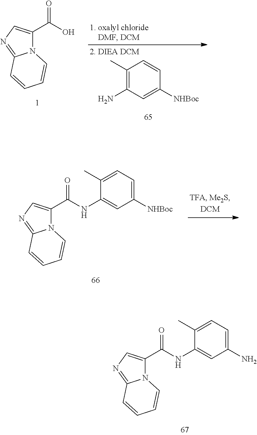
N12C(C(O)=O)=CN=C1C=CC=C2.C1(C)=C(N)C=C([NHBoc])C=C1.N12C(C(NC3=CC([NHBoc])=CC=C3C)=O)=CN=C1C=CC=C2.N12C(C(NC3=CC(N)=CC=C3C)=O)=CN=C1C=CC=C2
